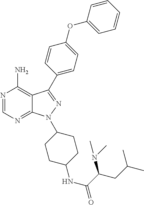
N1=CN=C2C(=C1N)C(C1=CC=C(OC3=CC=CC=C3)C=C1)=NN2C1CCC(NC(C(CC(C)C)N(C)C)=O)CC1
